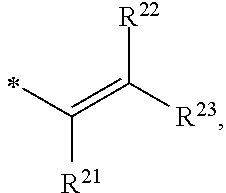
[R22]C(=C([R21])C)[R23]
